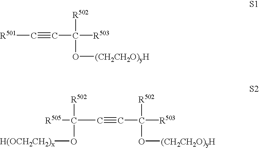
[R501]C#CC([R503])(O[(CH2CH2O)yH])[R502].C(C#CC([R503])(O[(CH2CH2O)yH])[R502])([R502])(O[H(OCH2CH2)x])[R505]
